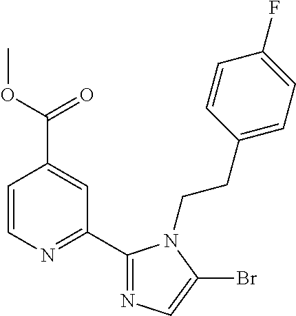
C1=CN=C(C2=NC=C(Br)N2CCC2=CC=C(F)C=C2)C=C1C(OC)=O
